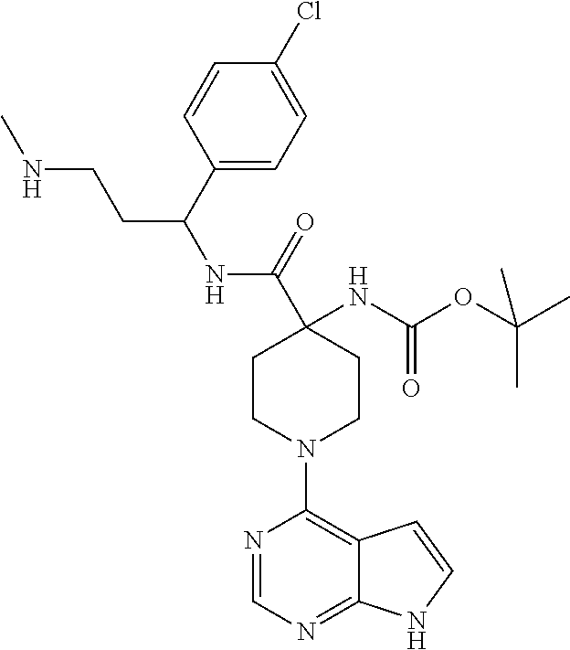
CNCCC(C1=CC=C(Cl)C=C1)NC(=O)C1(NC(OC(C)(C)C)=O)CCN(C2=C3C(=NC=N2)NC=C3)CC1
